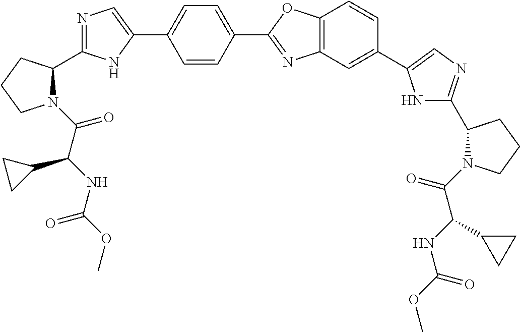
C(=O)(C(NC(OC)=O)C1CC1)N1C(C2=NC=C(C3=CC=C(C4=NC5=C(O4)C=CC(C4=CN=C(C6N(C(C(NC(=O)OC)C7CC7)=O)CCC6)N4)=C5)C=C3)N2)CCC1
